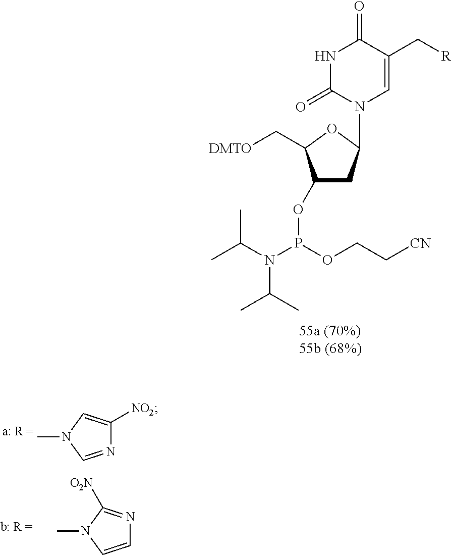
C1(OP(N(C(C)C)C(C)C)OCC[CN])CC(N2C=C(C[R])C(=O)NC2=O)OC1C[DMTO].N1=CN(C)C=C1[NO2].C1=CN(C)C([O2N])=N1
